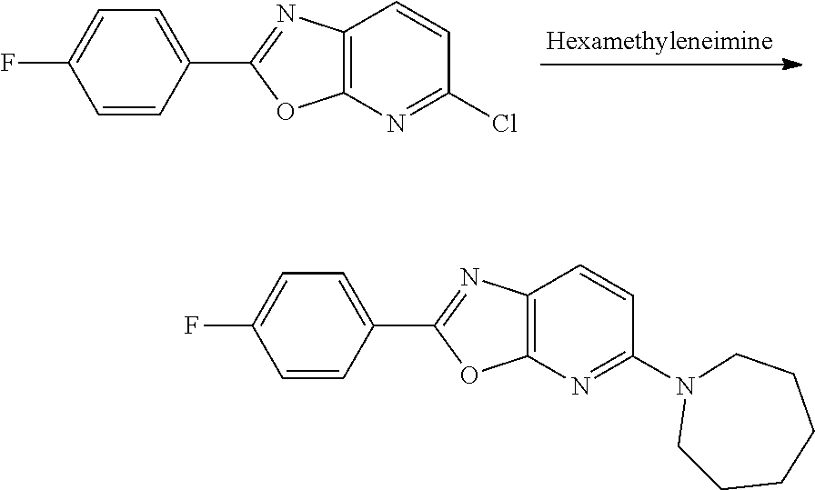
C1=C(F)C=CC(C2=NC3=C(N=C(Cl)C=C3)O2)=C1.C1=C(F)C=CC(C2=NC3=C(N=C(N4CCCCCC4)C=C3)O2)=C1
